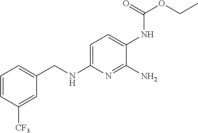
C1=CC([CF3])=CC(CNC2=CC=C(NC(OCC)=O)C(N)=N2)=C1
